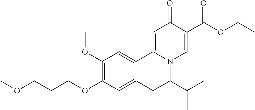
COCCCOC1=C(OC)C=C2C(=C1)CC(C(C)C)N1C2=CC(=O)C(C(OCC)=O)=C1
